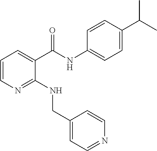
C1=CN=C(NCC2=CC=NC=C2)C(C(NC2=CC=C(C(C)C)C=C2)=O)=C1
